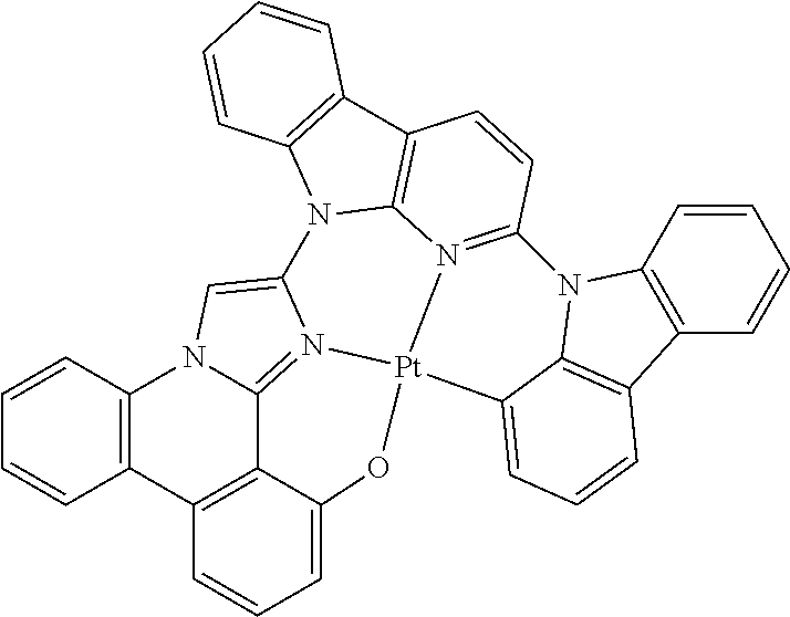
C1=CC2=C(C=C1)C1=C3C4=N5C(=CN24)N2C4=C(C6=C2C=CC=C6)C=CC2=N4[Pt]5(OC3=CC=C1)C1=CC=CC3=C1N2C1=C3C=CC=C1
